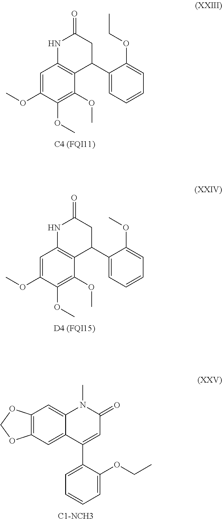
C1=C(OC)C(OC)=C(OC)C2=C1NC(=O)CC2C1=CC=CC=C1OCC.C1=C(OC)C(OC)=C(OC)C2=C1NC(=O)CC2C1=CC=CC=C1OC.C12=C(C=C3C(=C1)N(C)C(=O)C=C3C1=CC=CC=C1OCC)OCO2.[C1-NCH3]
